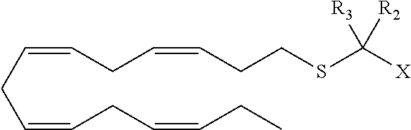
C(CC=CCC=CCC)=CCC=CCCSC([X])([R3])[R2]
